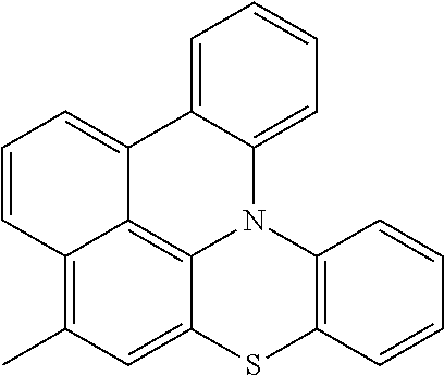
C12=C(C)C=C3C4=C1C(=CC=C2)C1=CC=CC=C1N4C1=C(S3)C=CC=C1
